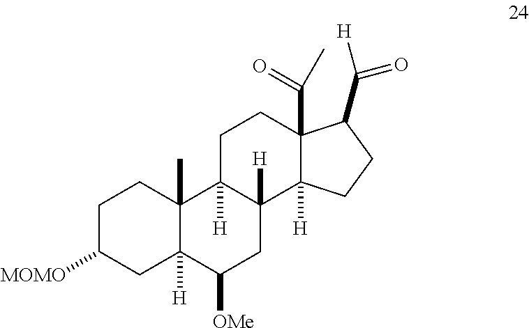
C1C([MOMO])CC2([H])C(C)(C1)C1([H])C([H])(CC2[OMe])C2([H])C(C(C)=O)(CC1)C(C(=O)[H])CC2
